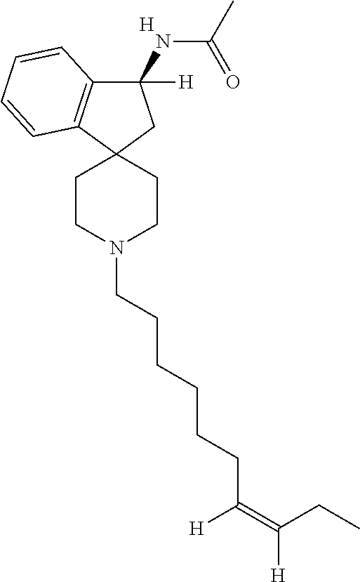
C1(NC(C)=O)([H])C2=C(C3(C1)CCN(CCCCCCC(=C([H])CC)[H])CC3)C=CC=C2.[H]
